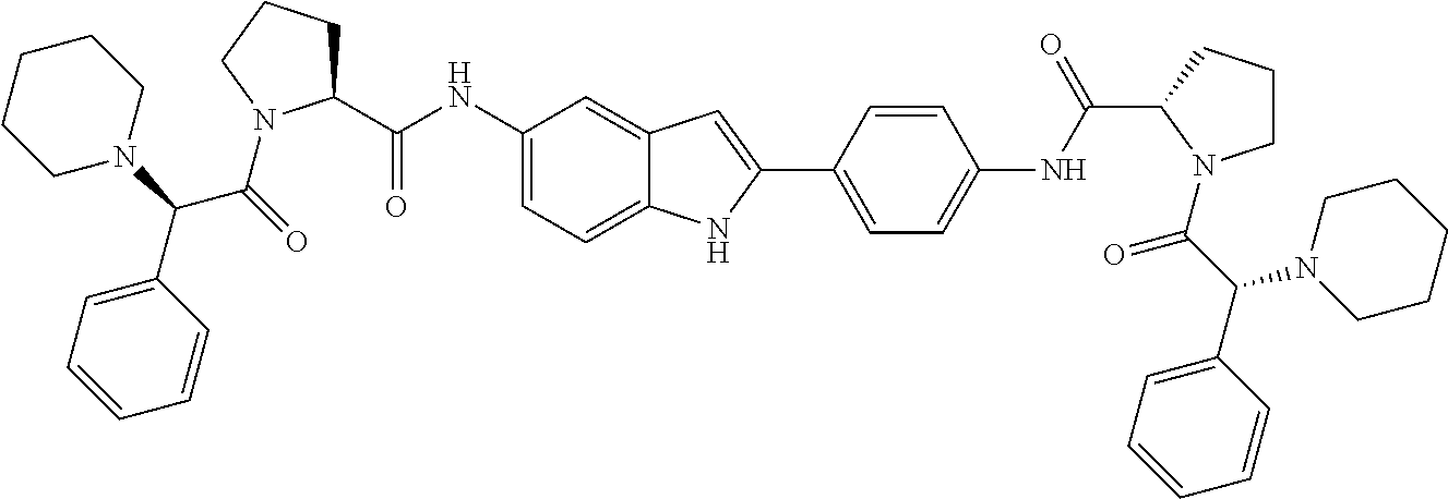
C(C(=O)N1C(C(=O)NC2=CC=C3C(=C2)C=C(C2=CC=C(NC(=O)C4CCCN4C(=O)C(C4=CC=CC=C4)N4CCCCC4)C=C2)N3)CCC1)(C1=CC=CC=C1)N1CCCCC1
